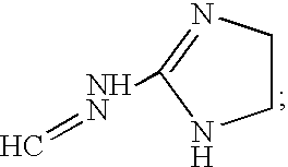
C1CN=C([NHN]=C)N1
